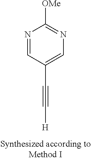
C(C1=CN=C([OMe])N=C1)#C[H]
